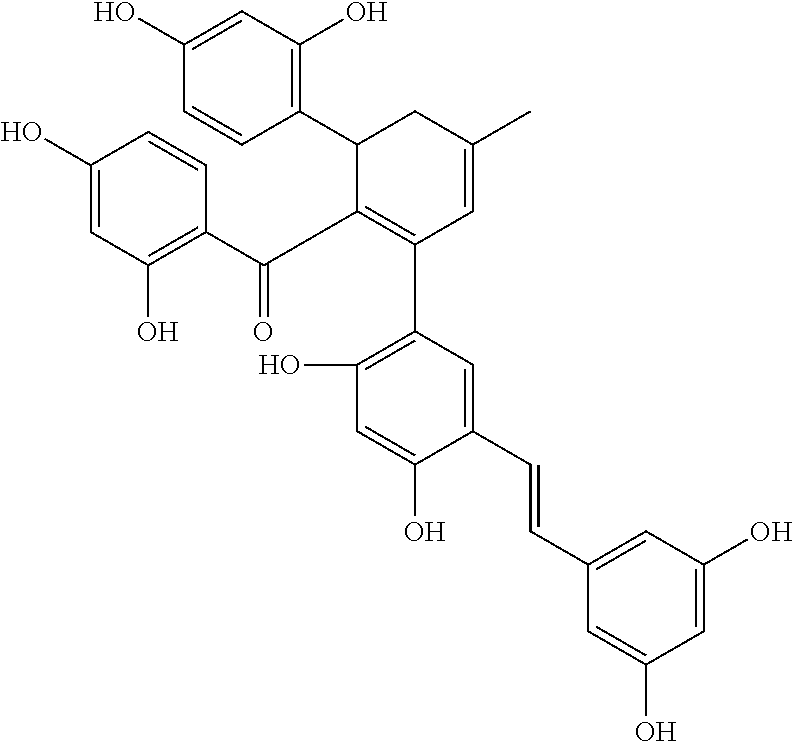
C1(O)=CC(O)=C(C2C(C(C3=C(O)C=C(O)C=C3)=O)=C(C3=C(O)C=C(O)C(C=CC4=CC(O)=CC(O)=C4)=C3)C=C(C)C2)C=C1
